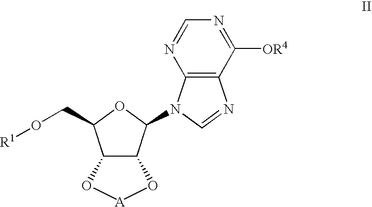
C12C(C(N3C=NC4=C3N=CN=C4[OR4])OC1CO[R1])O[A]O2
